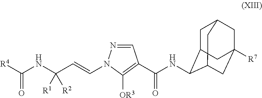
C1C2C(NC(=O)C3=C([OR3])N(C=CC([R2])([R1])NC(=O)[R4])N=C3)C3CC([R7])(CC1C3)C2
